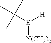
C(B([H])[N(CH3)2])(C)(C)C
